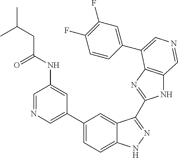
C1(C2=CN=CC(NC(=O)CC(C)C)=C2)=CC=C2C(=C1)C(C1=NC3=C(N1)C=NC=C3C1=CC(F)=C(F)C=C1)=NN2
